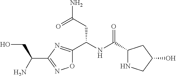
O1C(C(NC(C2NCC(O)C2)=O)CC(N)=O)=NC(C(CO)N)=N1
